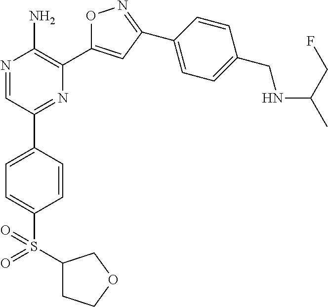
N1=CC(C2=CC=C(S(C3CCOC3)(=O)=O)C=C2)=NC(C2=CC(C3=CC=C(CNC(C)CF)C=C3)=NO2)=C1N
